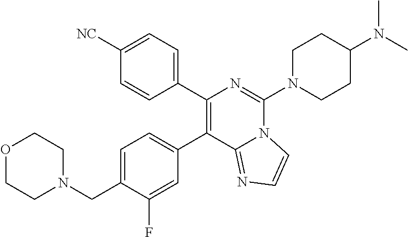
C1(CN2CCOCC2)=CC=C(C2=C(C3=CC=C([NC])C=C3)N=C(N3CCC(N(C)C)CC3)N3C2=NC=C3)C=C1F
